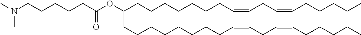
C(CCCC=CCC=CCCCCC)CCCC(CCCCCCCCC=CCC=CCCCCC)OC(CCCCCN(C)C)=O
